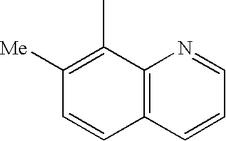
C1([Me])=C(C)C2=C(C=C1)C=CC=N2
